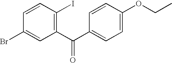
C1(C(=O)C2=CC=C(OCC)C=C2)=C(I)C=CC(Br)=C1
